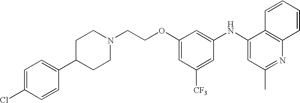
C1(NC2=CC(C)=NC3=C2C=CC=C3)=CC(OCCN2CCC(C3=CC=C(Cl)C=C3)CC2)=CC([CF3])=C1
